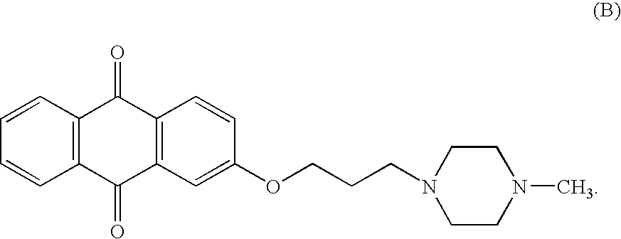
C12=C(C(=O)C3=C(C1=O)C=CC(OCCCN1CCN(C)CC1)=C3)C=CC=C2
